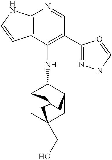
C12=C(C(NC3C4CC5(CO)CC3CC(C4)C5)=C(C3=NNC=O3)C=N1)C=CN2
